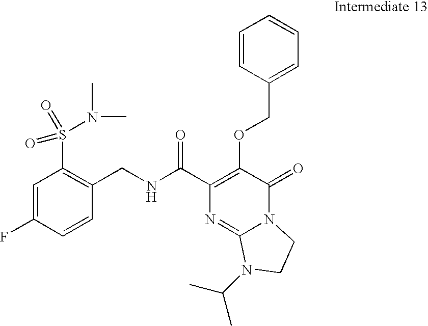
C1(CNC(C2=C(OCC3=CC=CC=C3)C(=O)N3C(=N2)N(C(C)C)CC3)=O)=C(S(N(C)C)(=O)=O)C=C(F)C=C1
